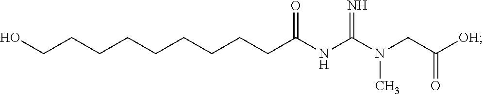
C(CCCCCCCCC(NC(N(CC([OH])=O)C)=N)=O)O
